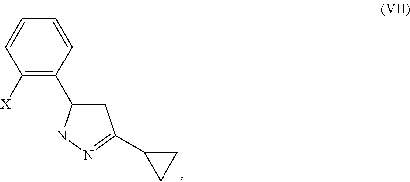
C1C(C2=C([X])C=CC=C2)NN=C1C1CC1
